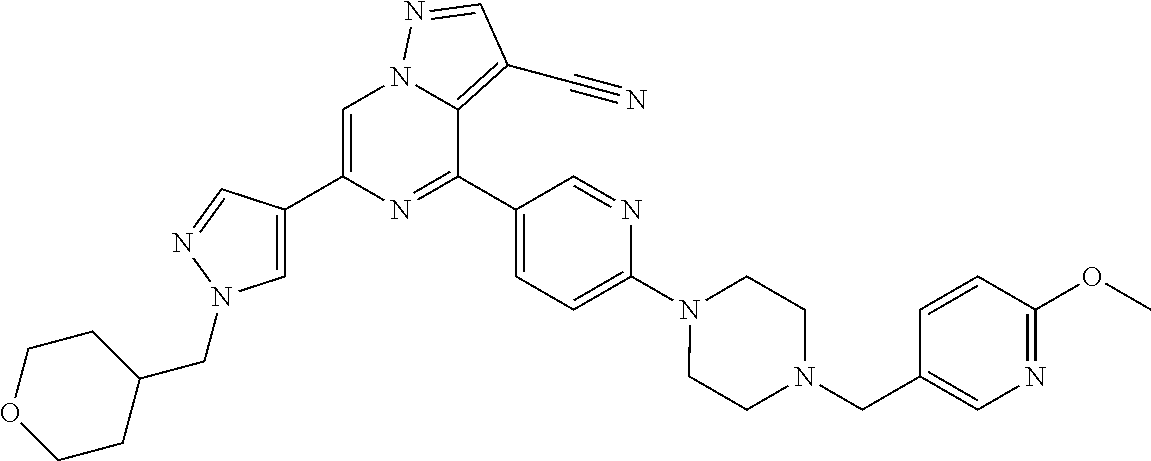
C1=C(C2=CN(CC3CCOCC3)N=C2)N=C(C2=CC=C(N3CCN(CC4=CN=C(OC)C=C4)CC3)N=C2)C2=C(C#N)C=NN12
